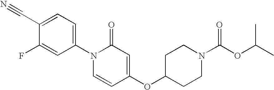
C1=C(C#N)C(F)=CC(N2C=CC(OC3CCN(C(OC(C)C)=O)CC3)=CC2=O)=C1
